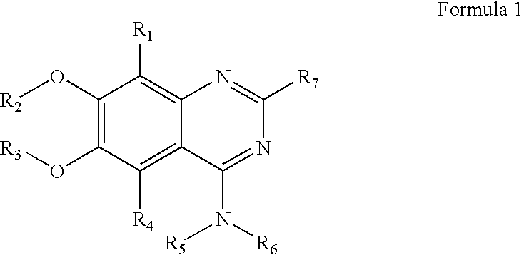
C1(O[R2])=C(O[R3])C([R4])=C2C(=C1[R1])N=C([R7])N=C2N([R5])[R6]
